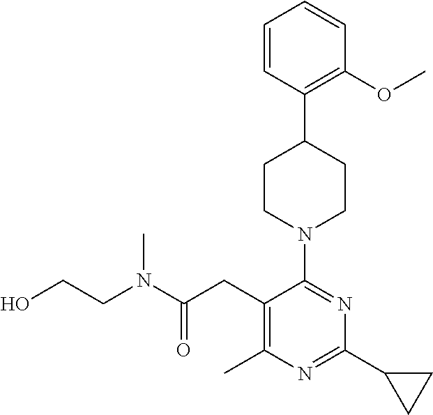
C1(C)=C(CC(N(CCO)C)=O)C(N2CCC(C3=C(OC)C=CC=C3)CC2)=NC(C2CC2)=N1
